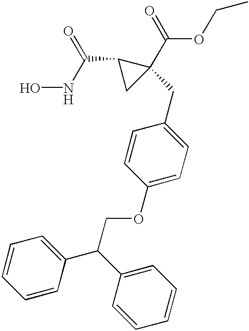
N(C(C1CC1(C(=O)OCC)CC1=CC=C(OCC(C2=CC=CC=C2)C2=CC=CC=C2)C=C1)=O)O
